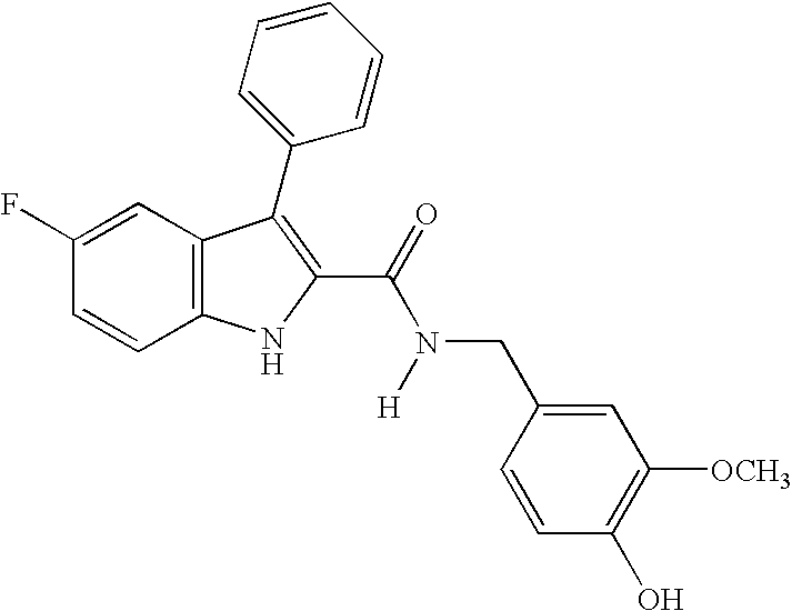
C1=C(F)C=CC2=C1C(C1=CC=CC=C1)=C(C(=O)N(CC1=CC([OCH3])=C(O)C=C1)[H])N2
